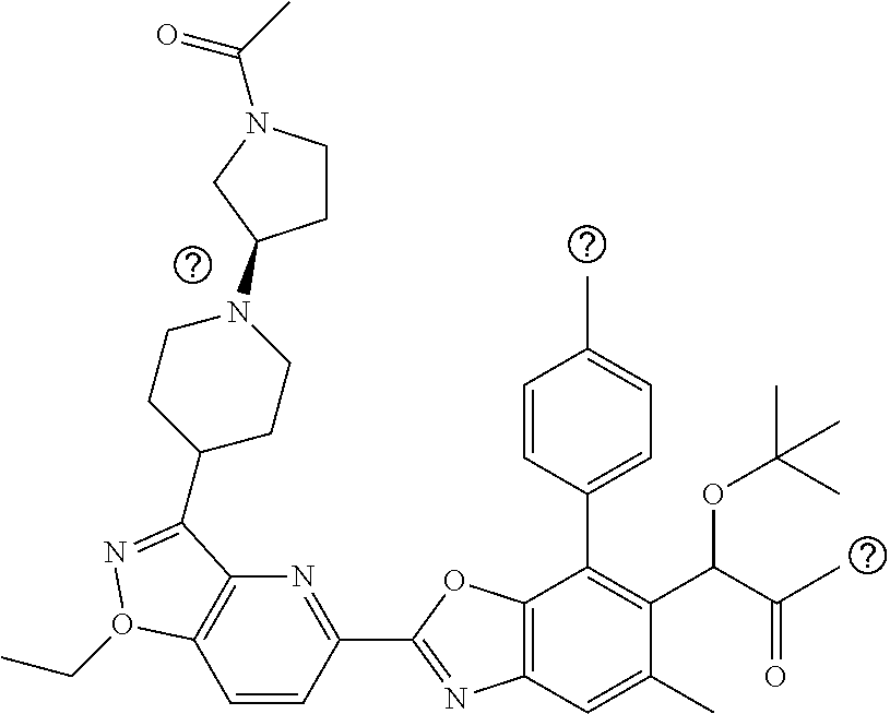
C1=CC(C2=NC3=C(O2)C(C2=CC=C(C)C=C2)=C(C(C(C)=O)OC(C)(C)C)C(C)=C3)=NC2=C1O(CC)N=C2C1CCN(C2CCN(C(=O)C)C2)CC1
